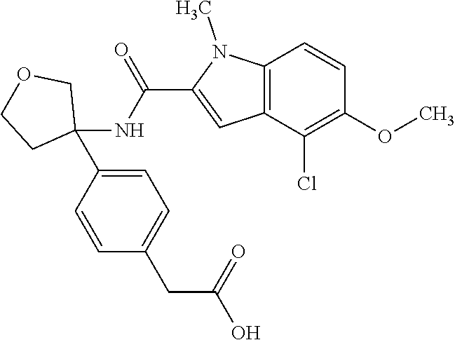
C12=C(C(Cl)=C(OC)C=C1)C=C(C(NC1(C3=CC=C(CC(O)=O)C=C3)COCC1)=O)N2C
